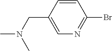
C1=CC(CN(C)C)=CN=C1Br
